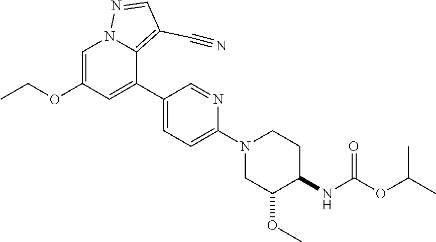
C1=C(OCC)C=C(C2=CC=C(N3CC(OC)C(NC(=O)OC(C)C)CC3)N=C2)C2=C(C#N)C=NN12
